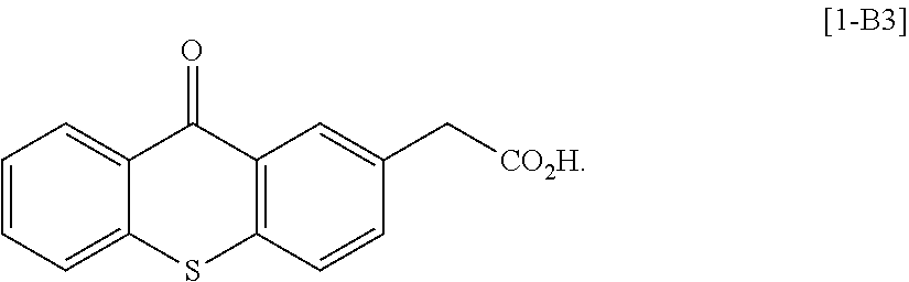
C1=CC=C2C(=C1)C(=O)C1=C(S2)C=CC(C[CO2H])=C1
